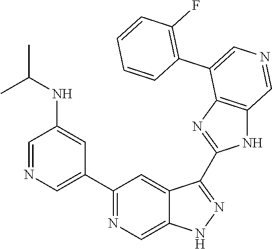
C1(C2=CN=CC(NC(C)C)=C2)=NC=C2C(=C1)C(C1=NC3=C(N1)C=NC=C3C1=C(F)C=CC=C1)=NN2
